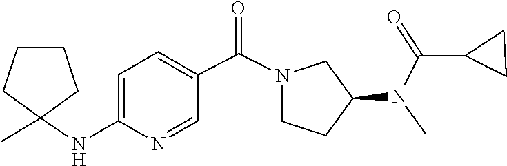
C1C(C)(NC2=CC=C(C(=O)N3CCC(N(C)C(C4CC4)=O)C3)C=N2)CCC1
